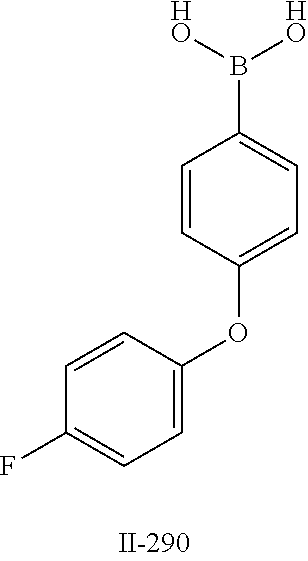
C1=CC(OC2=CC=C(F)C=C2)=CC=C1B([HO])[HO]
